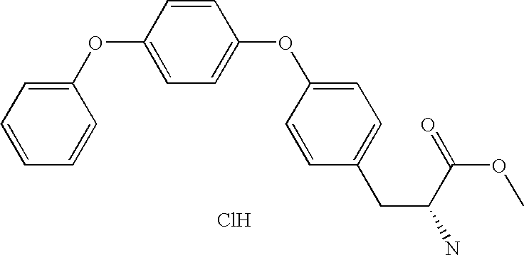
C1(OC2=CC=C(OC3=CC=C(CC(N)C(=O)OC)C=C3)C=C2)=CC=CC=C1.Cl
